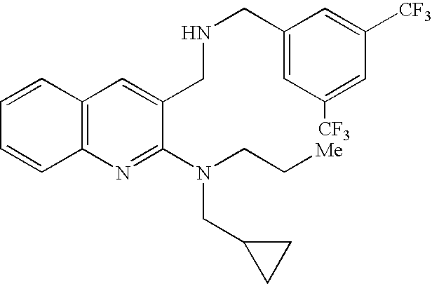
C12=C(N=C(N(CC[Me])CC3CC3)C(CNCC3=CC([CF3])=CC([CF3])=C3)=C1)C=CC=C2
